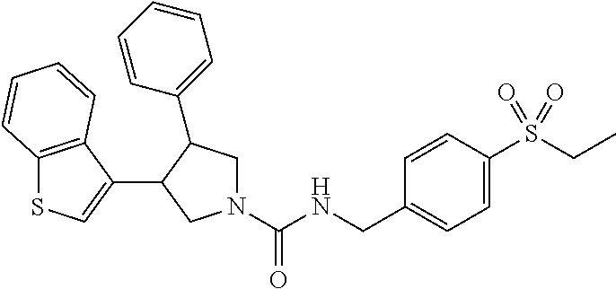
N1(C(NCC2=CC=C(S(CC)(=O)=O)C=C2)=O)CC(C2=CC=CC=C2)C(C2=CSC3=C2C=CC=C3)C1
